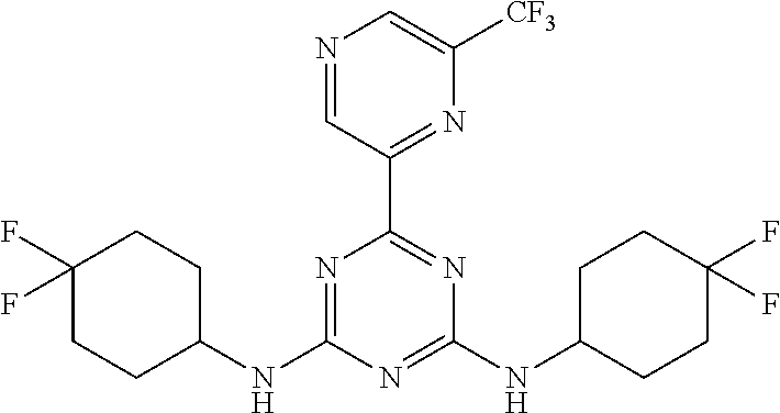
N1=C(NC2CCC(F)(F)CC2)N=C(NC2CCC(F)(F)CC2)N=C1C1=NC([CF3])=CN=C1
